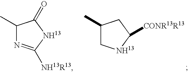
C1(C)C[NH13]C([CONR13R13])C1.C1(C)N=C([NH13R13])[NH13]C1=O
